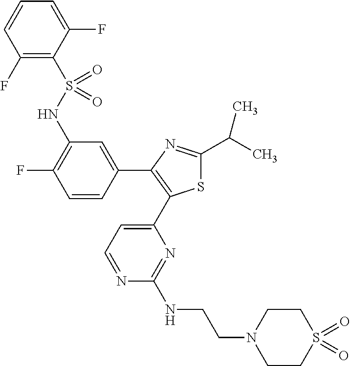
C1(F)=C(S(NC2=C(F)C=CC(C3=C(C4=CC=NC(NCCN5CCS(=O)(=O)CC5)=N4)SC(C(C)C)=N3)=C2)(=O)=O)C(F)=CC=C1
